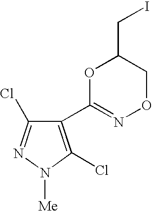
C1(C2=NOCC(CI)O2)=C(Cl)N([Me])N=C1Cl
